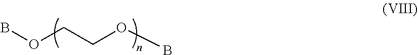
BOCCOB
